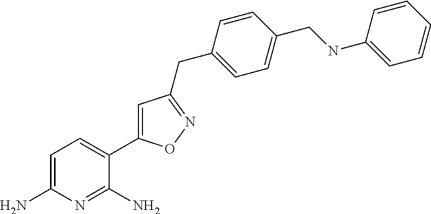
C1=C(N)N=C(N)C(C2=CC(CC3=CC=C(CNC4=CC=CC=C4)C=C3)=NO2)=C1
